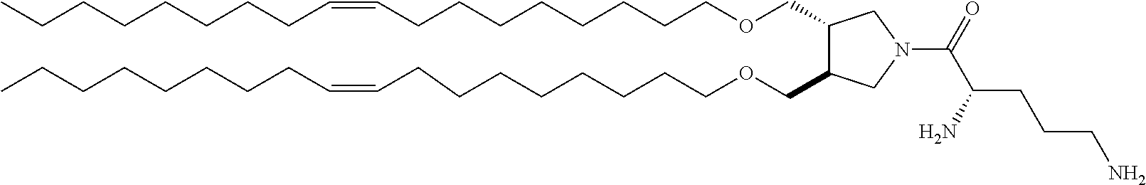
C1(COCCCCCCCCC=CCCCCCCCC)C(COCCCCCCCCC=CCCCCCCCC)CN(C(C(CCCN)N)=O)C1
